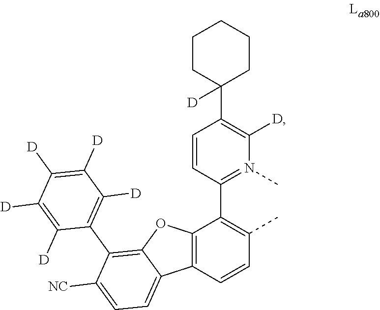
C1CCCCC1([D])C1=C([D])N(C)=C(C2=C(C)C=CC3=C2OC2=C(C4=C([D])C([D])=C([D])C([D])=C4[D])C([NC])=CC=C23)C=C1
